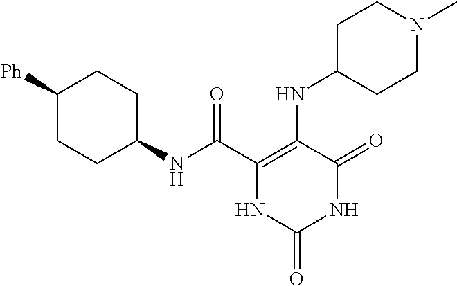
C(C1=C(NC2CCN(C)CC2)C(=O)NC(=O)N1)(=O)NC1CCC([Ph])CC1
